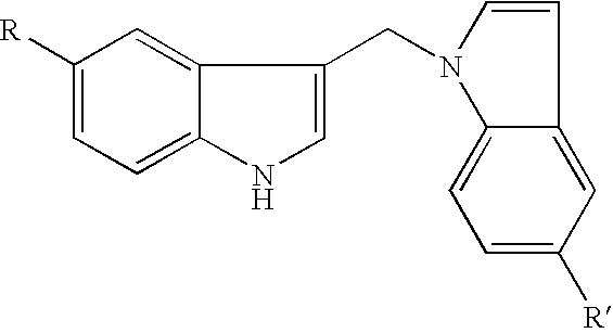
C1([R])=CC=C2C(=C1)C(CN1C3=CC=C([R])C=C3C=C1)=CN2
